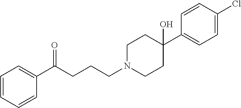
C1=CC=CC(C(CCCN2CCC(C3=CC=C(Cl)C=C3)(O)CC2)=O)=C1
